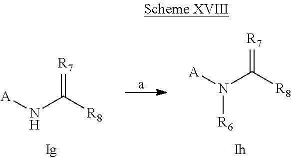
[a].[A]NC([R8])=[R7].[A]N(C([R8])=[R7])[R6]
